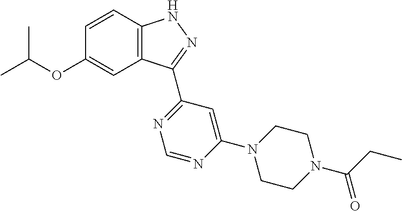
O(C1=CC2=C(C=C1)NN=C2C1=NC=NC(N2CCN(C(CC)=O)CC2)=C1)C(C)C
